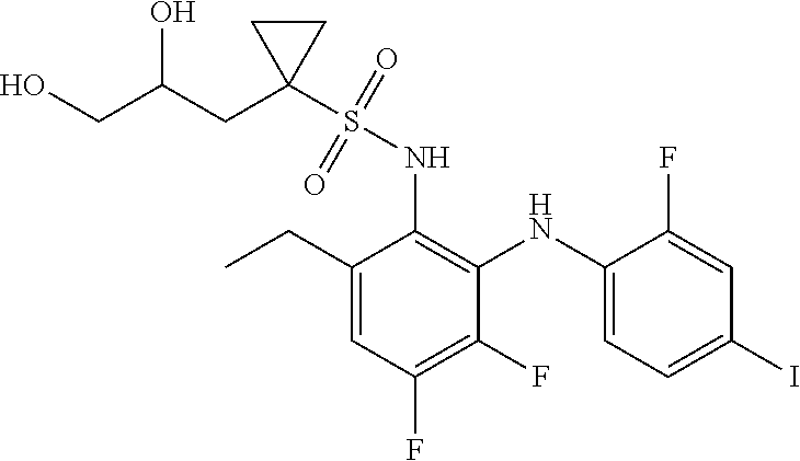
C1(F)=C(F)C=C(CC)C(NS(C2(CC(CO)O)CC2)(=O)=O)=C1NC1=CC=C(I)C=C1F
